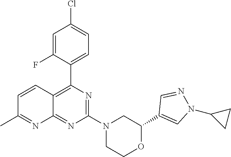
C1(C2=CN(C3CC3)N=C2)OCCN(C2=NC(C3=CC=C(Cl)C=C3F)=C3C(=N2)N=C(C)C=C3)C1
